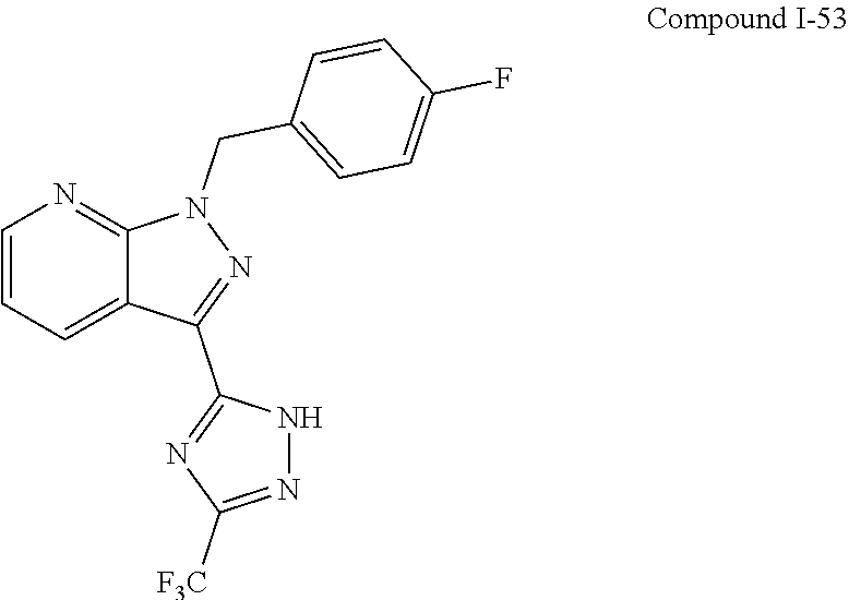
C1(CN2N=C(C3=NC([F3C])=NN3)C3=CC=CN=C23)=CC=C(F)C=C1
